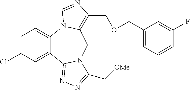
C1=C(Cl)C=C2C(=C1)N1C(=C(COCC3=CC=CC(F)=C3)N=C1)CN1C2=NN=C1C[OMe]
